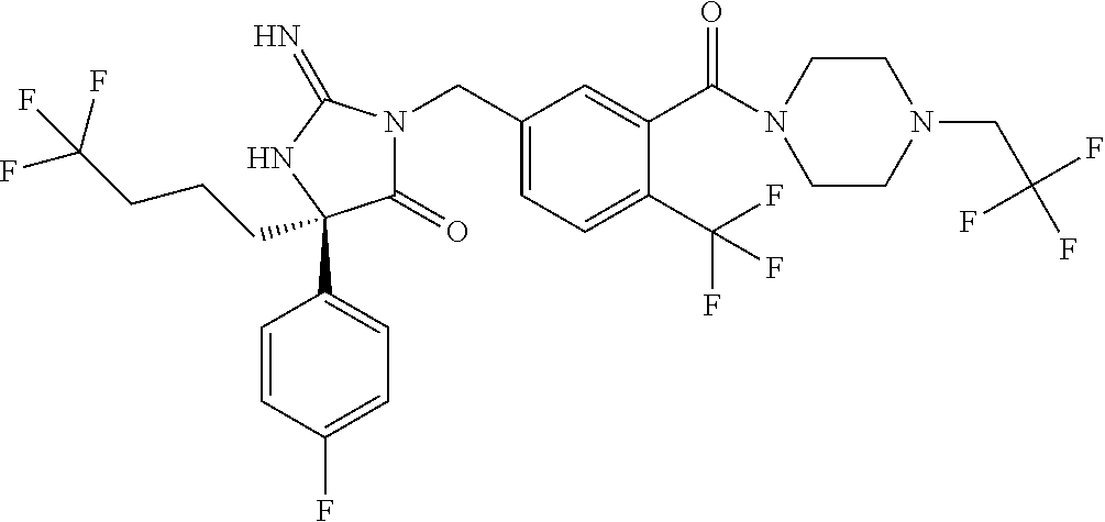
C1(=O)N(CC2=CC=C(C(F)(F)F)C(C(=O)N3CCN(CC(F)(F)F)CC3)=C2)C(=N)NC1(C1=CC=C(F)C=C1)CCCC(F)(F)F
